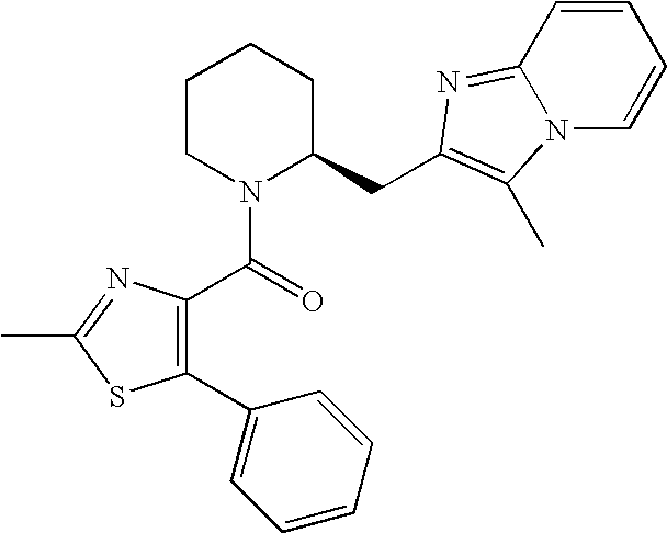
C1(C2=CC=CC=C2)=C(C(N2C(CC3=C(C)N4C=CC=CC4=N3)CCCC2)=O)N=C(C)S1
